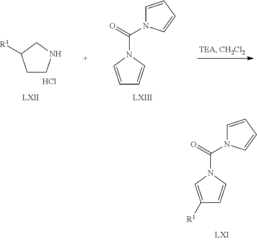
C1([R1])=CN(C(=O)N2C=CC=C2)C=C1.C1CNCC1[R1].Cl.C1=CN(C(=O)N2C=CC=C2)C=C1
